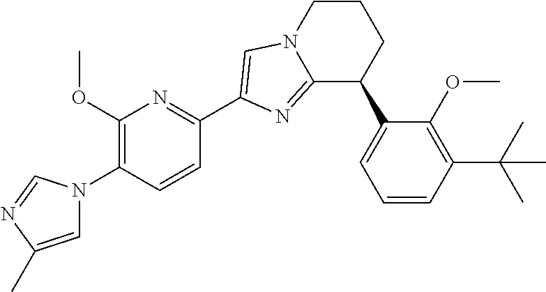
C1(OC)=C(N2C=C(C)N=C2)C=CC(C2=CN3C(=N2)C(C2=CC=CC(C(C)(C)C)=C2OC)CCC3)=N1
